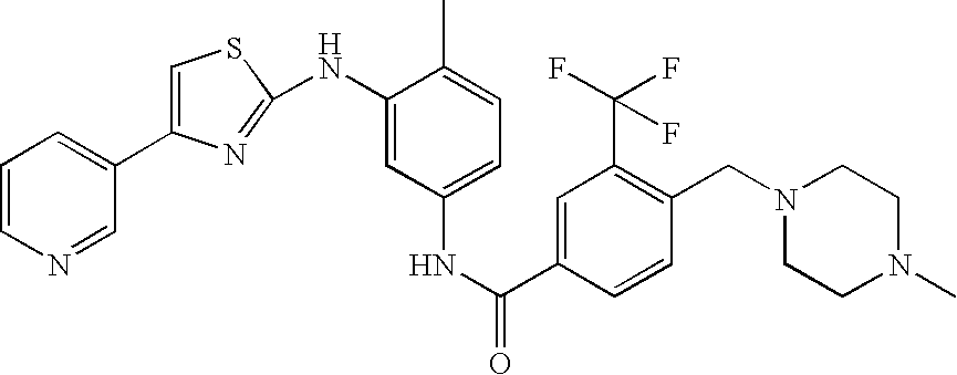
C(=O)(NC1=CC=C(C)C(NC2=NC(C3=CC=CN=C3)=CS2)=C1)C1=CC(C(F)(F)F)=C(CN2CCN(C)CC2)C=C1
